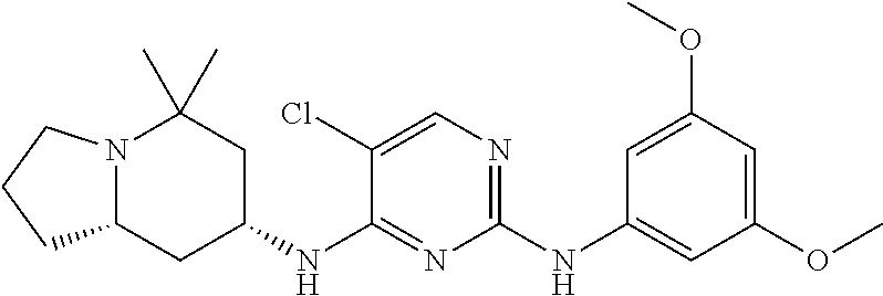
C1(NC2=CC(OC)=CC(OC)=C2)=NC=C(Cl)C(NC2CC(C)(C)N3C(C2)CCC3)=N1
